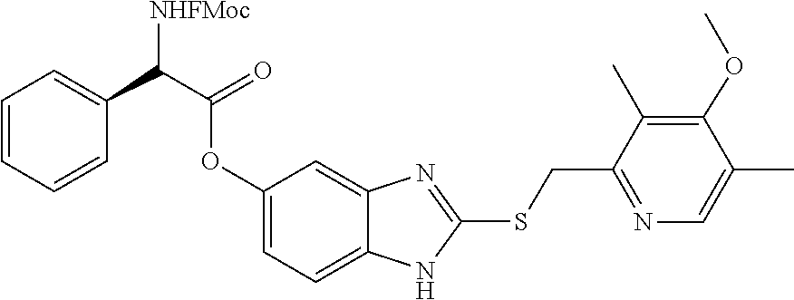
O(C1=CC=C2NC(SCC3=NC=C(C)C(OC)=C3C)=NC2=C1)C(C([NHFMoc])C1=CC=CC=C1)=O
